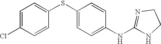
C1=C(Cl)C=CC(SC2=CC=C(NC3=NCCN3)C=C2)=C1
